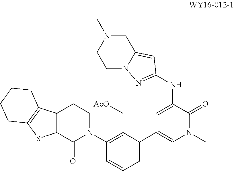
C1(C2=CC=CC(N3CCC4=C(C3=O)SC3=C4CCCC3)=C2C[AcO])=CN(C)C(=O)C(NC2=NN3CCN(C)CC3=C2)=C1
